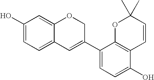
C1(O)=CC=C2C(=C1)OCC(C1=CC=C(O)C3=C1OC(C)(C)C=C3)=C2
